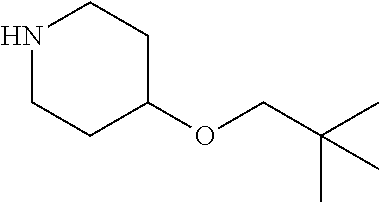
N1CCC(OCC(C)(C)C)CC1
